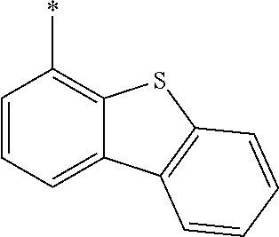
C12=C(*)C=CC=C1C1=C(S2)C=CC=C1
